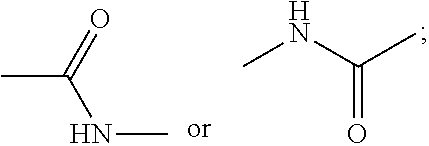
CNC(C)=O.CC(=O)NC
